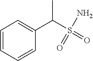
C1=CC=CC(C(S(=O)(N)=O)C)=C1
